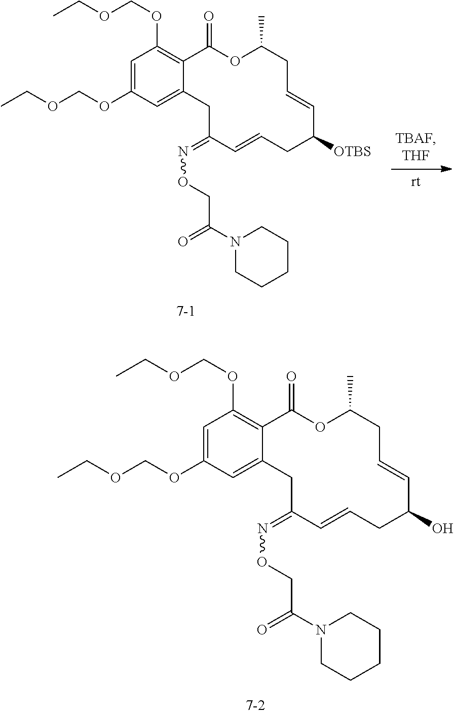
C1=C(OCOCC)C=C2C(=C1OCOCC)C(=O)OC(C)CC=CC(O)CC=CC(=NOCC(N1CCCCC1)=O)C2.C1=C(OCOCC)C=C2C(=C1OCOCC)C(=O)OC(C)CC=CC([OTBS])CC=CC(=NOCC(N1CCCCC1)=O)C2
